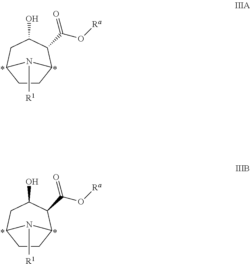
C1CC2C(C(=O)O[Ra])C(O)CC1N2[R1].C1CC2C(C(=O)O[Ra])C(O)CC1N2[R1]
